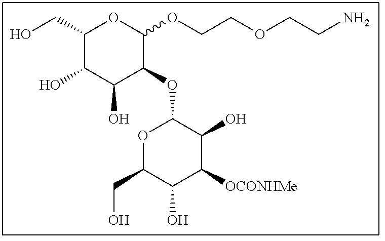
C1(CO)C(O)C(O)C(OC2OC(CO)C(O)C([OCONHMe])C2O)C(OCCOCCN)O1
